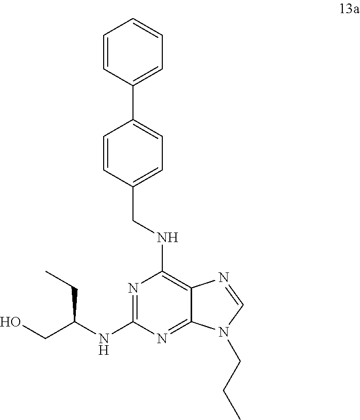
C1=CC(C2=CC=C(CNC3=C4C(=NC(NC(CC)CO)=N3)N(CCC)C=N4)C=C2)=CC=C1
